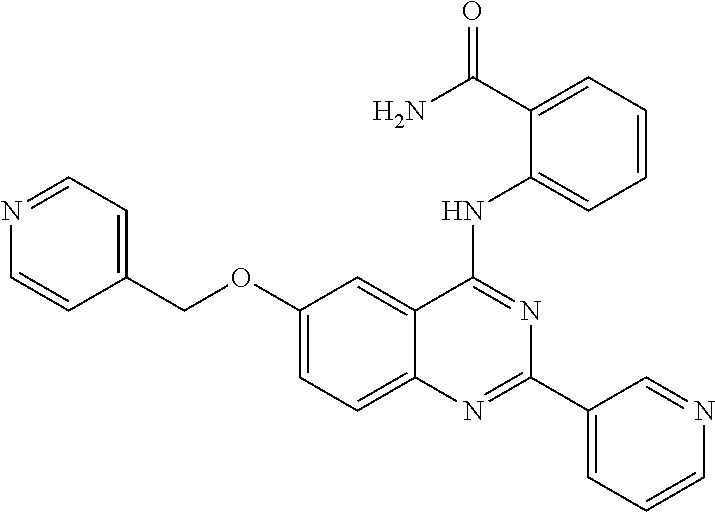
O(C1=CC=C2C(=C1)C(NC1=CC=CC=C1C(N)=O)=NC(C1=CC=CN=C1)=N2)CC1=CC=NC=C1
